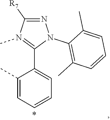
C1(C2=CC=CC=C2C)=N(C)C([R7])=NN1C1=C(C)C=CC=C1C
